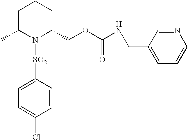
C1([SO2]N2C(COC(NCC3=CC=CN=C3)=O)CCCC2C)=CC=C(Cl)C=C1
